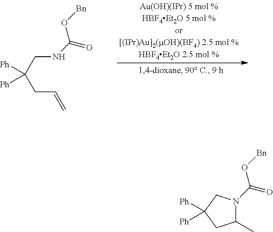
C(C=C)C(CNC(=O)O[Bn])([Ph])[Ph].C1(C)N(C(=O)O[Bn])CC([Ph])([Ph])C1
